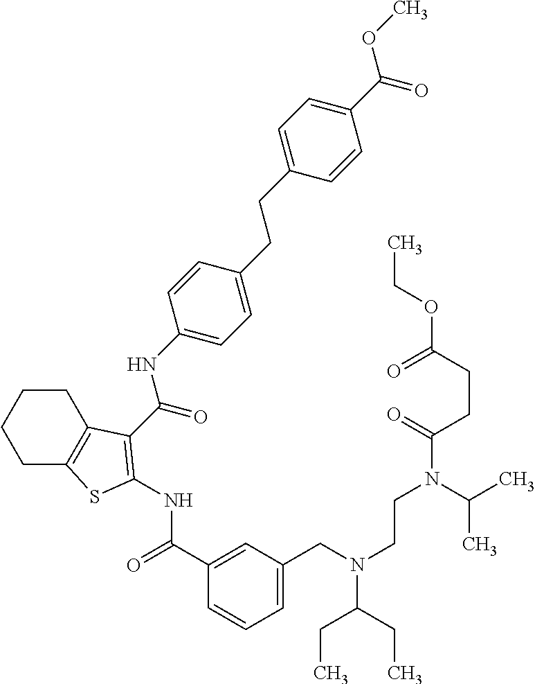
C1(C(=O)NC2=C(C(=O)NC3=CC=C(CCC4=CC=C(C(=O)OC)C=C4)C=C3)C3=C(CCCC3)S2)=CC(CN(CCN(C(C)C)C(CCC(=O)OCC)=O)C(CC)CC)=CC=C1
